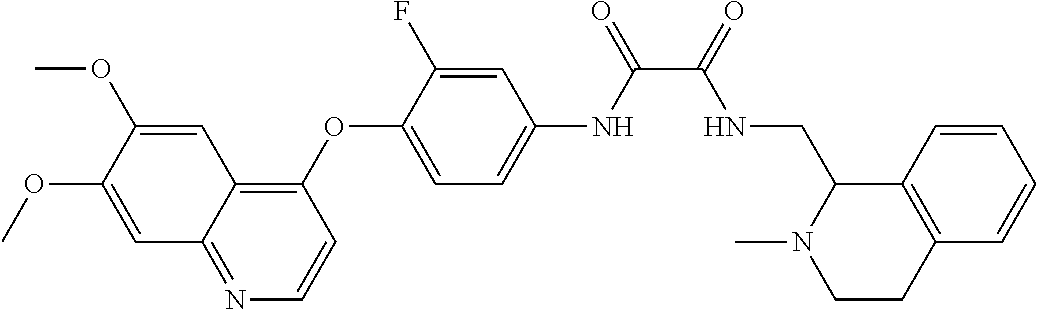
C1=C(OC)C(OC)=CC2=C(OC3=CC=C(NC(C(=O)NCC4N(C)CCC5=C4C=CC=C5)=O)C=C3F)C=CN=C12
